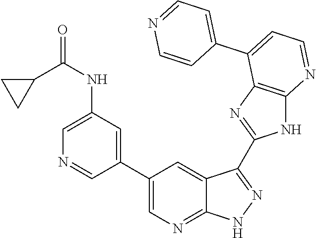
C1(NC(C2CC2)=O)=CN=CC(C2=CN=C3C(=C2)C(C2=NC4=C(N2)N=CC=C4C2=CC=NC=C2)=NN3)=C1
